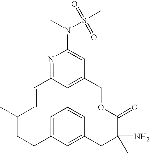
C12=CC(=NC(N(C)S(C)(=O)=O)=C1)C=CC(C)CCC1=CC=CC(=C1)CC(N)(C)C(=O)OC2
